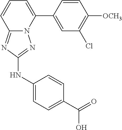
C1=CC(C2=CC=CC3=NC(NC4=CC=C(C(=O)O)C=C4)=NN23)=CC(Cl)=C1[OCH3]
